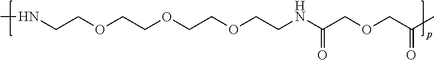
N(CCOCCOCCOCCNC(COCC(C)=O)=O)C
